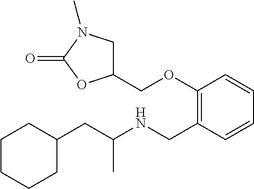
C1C(CC(NCC2=C(OCC3CN(C)C(=O)O3)C=CC=C2)C)CCCC1
